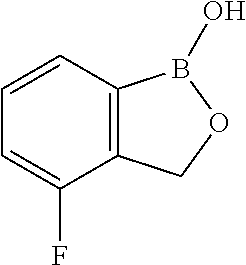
C12=C(C=CC=C1F)B(O)OC2
